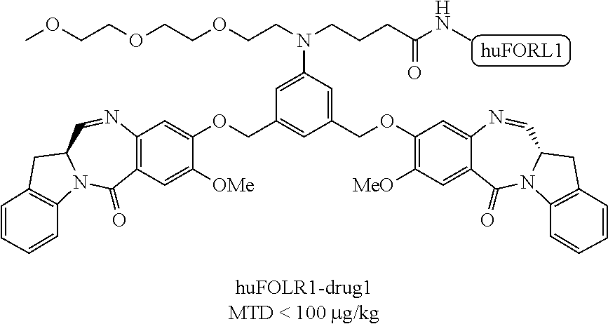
C12=C(C=C([OMe])C(OCC3=CC(COC4=C([MeO])C=C5C(=C4)N=CC4N(C5=O)C5=C(C4)C=CC=C5)=CC(N(CCCC(NC)=O)CCOCCOCCOC)=C3)=C1)C(=O)N1C(C=N2)CC2=C1C=CC=C2
